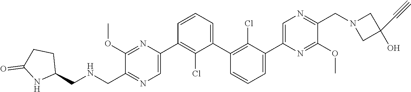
C1(OC)=NC(C2=C(Cl)C(C3=C(Cl)C(C4=CN=C(CN5CC(O)(C#C)C5)C(OC)=N4)=CC=C3)=CC=C2)=CN=C1C[HN]CC1CCC(=O)N1
